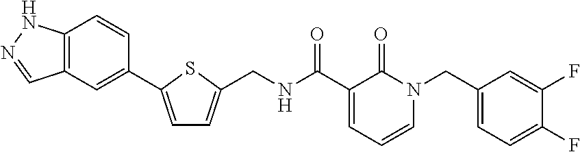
C(NC(C1=CC=CN(CC2=CC=C(F)C(F)=C2)C1=O)=O)C1=CC=C(C2=CC3=C(C=C2)NN=C3)S1
